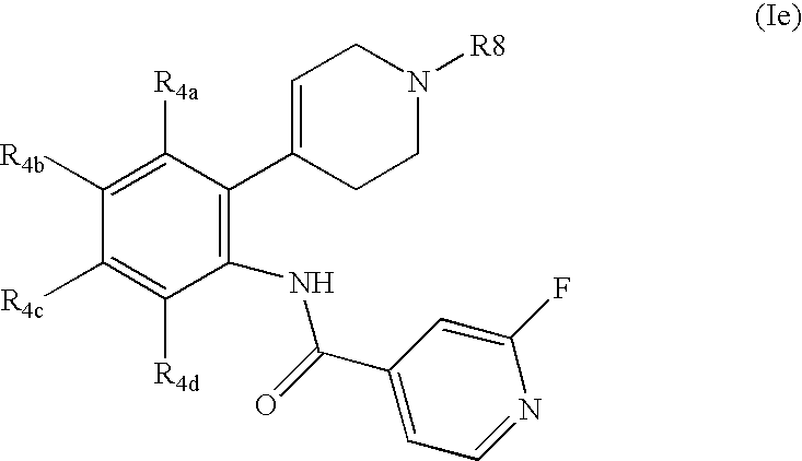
C1([R4b])=C([R4a])C(C2=CCN([R8])CC2)=C(NC(C2=CC=NC(F)=C2)=O)C([R4d])=C1[R4c]
